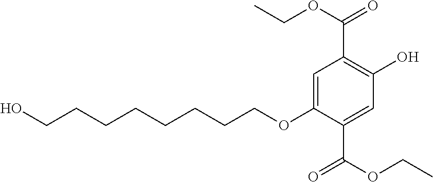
C1(O)=C(C(OCC)=O)C=C(OCCCCCCCCO)C(C(OCC)=O)=C1
